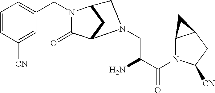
C1=CC([CN])=CC(CN2C(=O)C3CC2CN3CC(C(N2C([CN])CC3C2C3)=O)N)=C1
